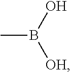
CB(O)[OH]
